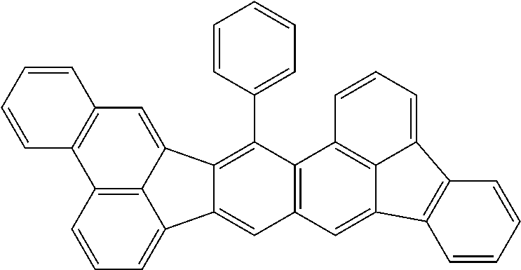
C12=C3C(=CC=C1)C1=CC4=C(C(C5=CC=CC=C5)=C1C3=CC1=C2C=CC=C1)C1=C2C(=C4)C3=C(C2=CC=C1)C=CC=C3
